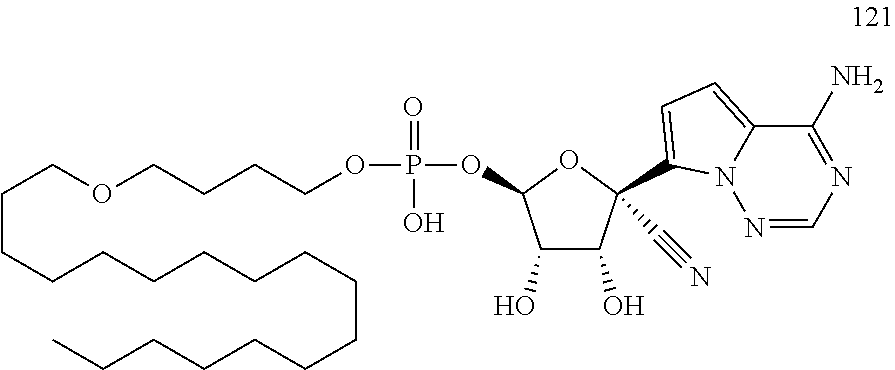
C(CCCCCCCCCCCCCCC)COCCCCOP(=O)(O)OC1C(O)C(O)C(C#N)(C2=CC=C3C(N)=NC=NN32)O1
